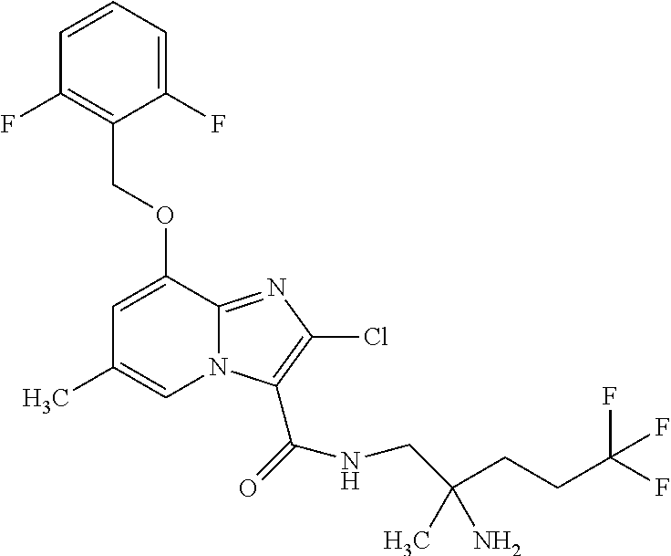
C1(F)=CC=CC(F)=C1COC1=CC(C)=CN2C1=NC(Cl)=C2C(=O)NCC(CCC(F)(F)F)(C)N
